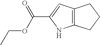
C12=C(CCC1)NC(C(OCC)=O)=C2
